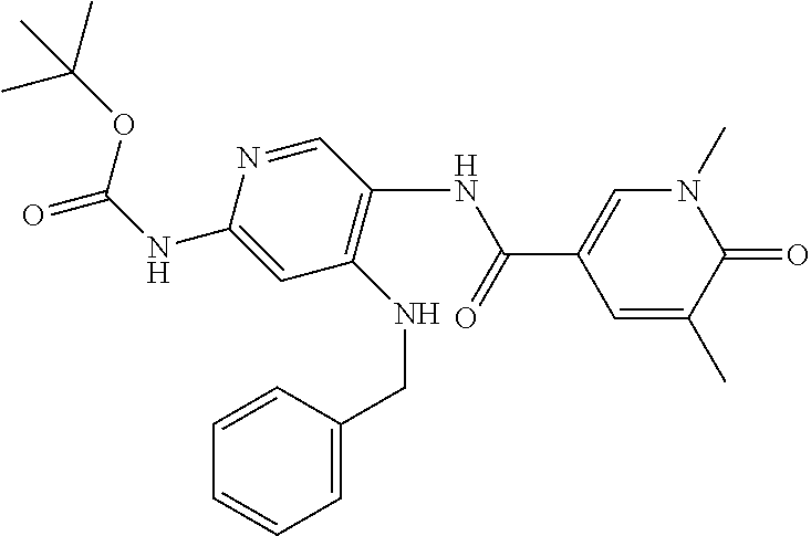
N(C(C1=CN(C)C(=O)C(C)=C1)=O)C1=C(NCC2=CC=CC=C2)C=C(NC(=O)OC(C)(C)C)N=C1
